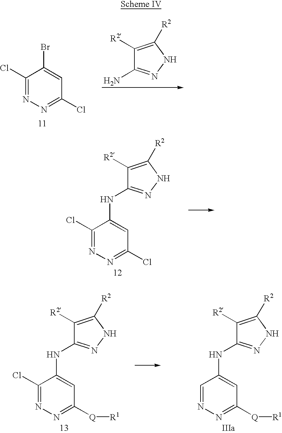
C1([R2])=C([R2])NN=C1NC1=CC(Cl)=NN=C1Cl.C1([R2])=C([R2])NN=C1NC1=CC([Q][R1])=NN=C1.C1([R2])=C([R2])NN=C1NC1=CC([Q][R1])=NN=C1Cl.C1(Cl)=NN=C(Cl)C=C1Br.C1([R2])=C([R2])NN=C1N
